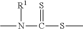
CN([R1])C(=S)SC
